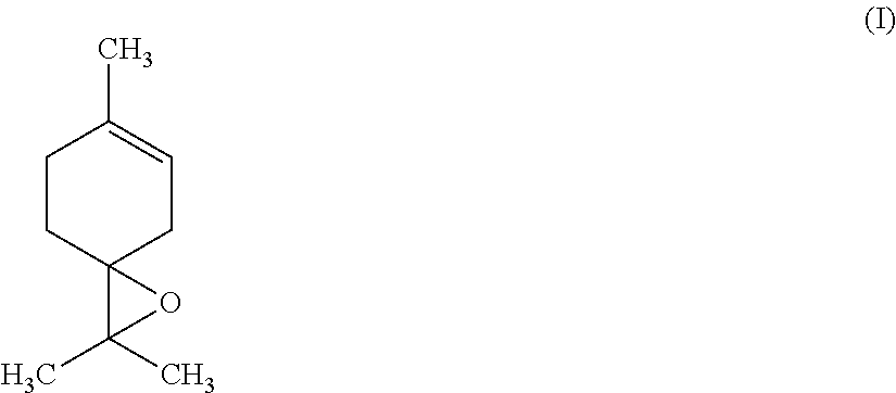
C1CC2(CC=C1C)C(C)(C)O2
